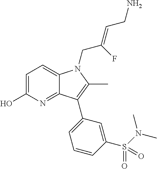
C1=C(O)N=C2C(=C1)N(CC(=CCN)F)C(C)=C2C1=CC=CC(S(N(C)C)(=O)=O)=C1
